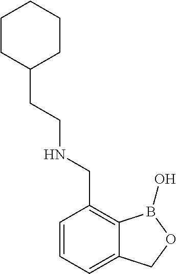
C12=CC=CC(CNCCC3CCCCC3)=C1B(O)OC2
